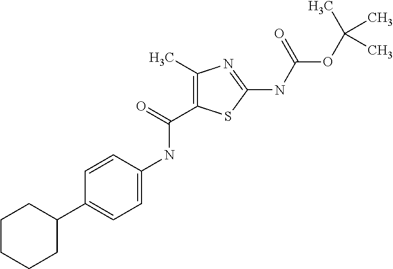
C1CCCC(C2=CC=C(NC(C3=C(C)N=C(NC(OC(C)(C)C)=O)S3)=O)C=C2)C1
